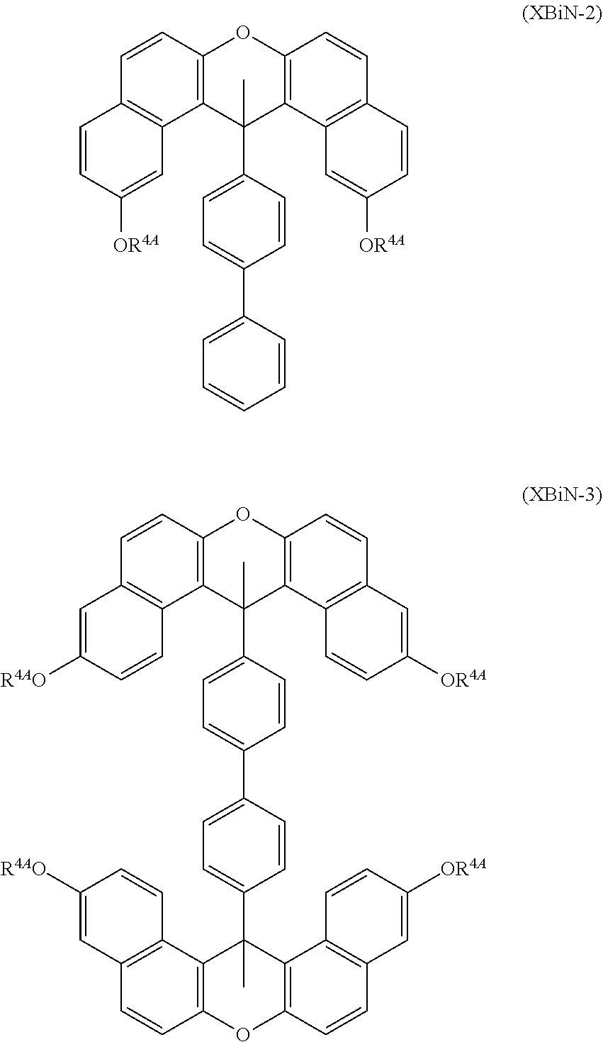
C1=CC2=C(C3=C1C=CC([OR4A])=C3)C(C1=CC=C(C3=CC=CC=C3)C=C1)(C)C1=C(C=CC3=C1C=C([OR4A])C=C3)O2.C1=CC2=C(C3=C1C=C([R4AO])C=C3)C(C1=CC=C(C3=CC=C(C4(C)C5=C(C=CC6=C5C=CC([OR4A])=C6)OC5=C4C4=C(C=C5)C=C([R4AO])C=C4)C=C3)C=C1)(C)C1=C(C=CC3=C1C=CC([OR4A])=C3)O2
